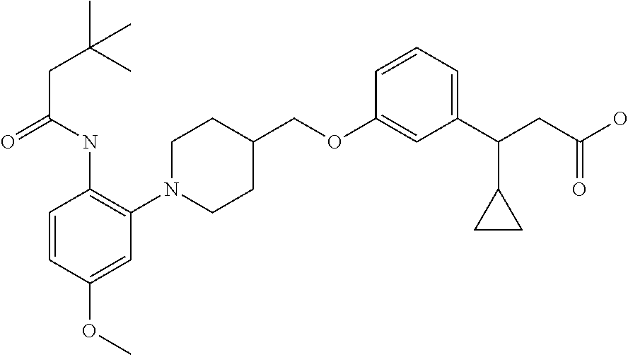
C1(OCC2CCN(C3=C(NC(CC(C)(C)C)=O)C=CC(OC)=C3)CC2)=CC(C(CC(O)=O)C2CC2)=CC=C1
